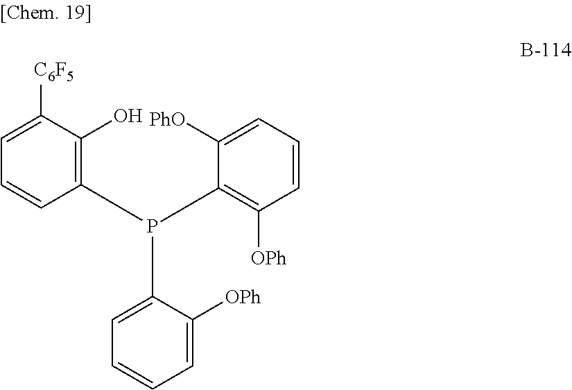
C1(P(C2=CC=CC=C2[OPh])C2=C([OPh])C=CC=C2[PhO])=C(O)C([C6F5])=CC=C1
